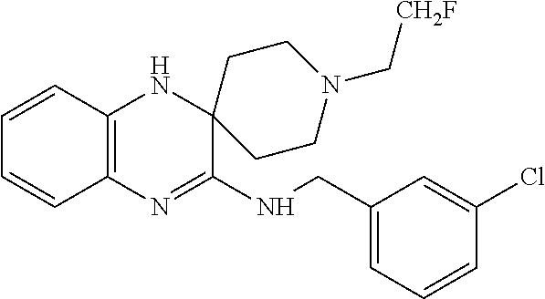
C12=C(N=C(NCC3=CC=CC(Cl)=C3)C3(N1)CCN(C[CH2F])CC3)C=CC=C2
